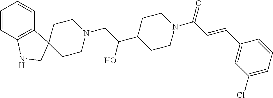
C1=CC2=C(C=C1)C1(CN2)CCN(CC(C2CCN(C(C=CC3=CC(Cl)=CC=C3)=O)CC2)O)CC1
